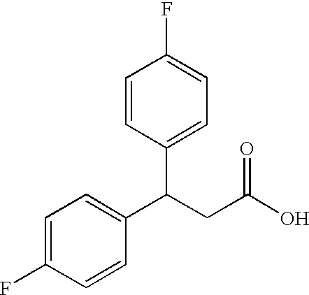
OC(CC(C1=CC=C(F)C=C1)C1=CC=C(F)C=C1)=O
